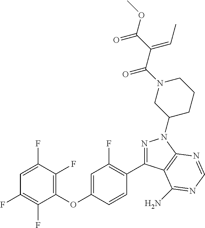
C1=C(F)C(F)=C(OC2=CC(F)=C(C3=NN(C4CCCN(C(=O)C(C(=O)OC)=CC)C4)C4=C3C(N)=NC=N4)C=C2)C(F)=C1F
